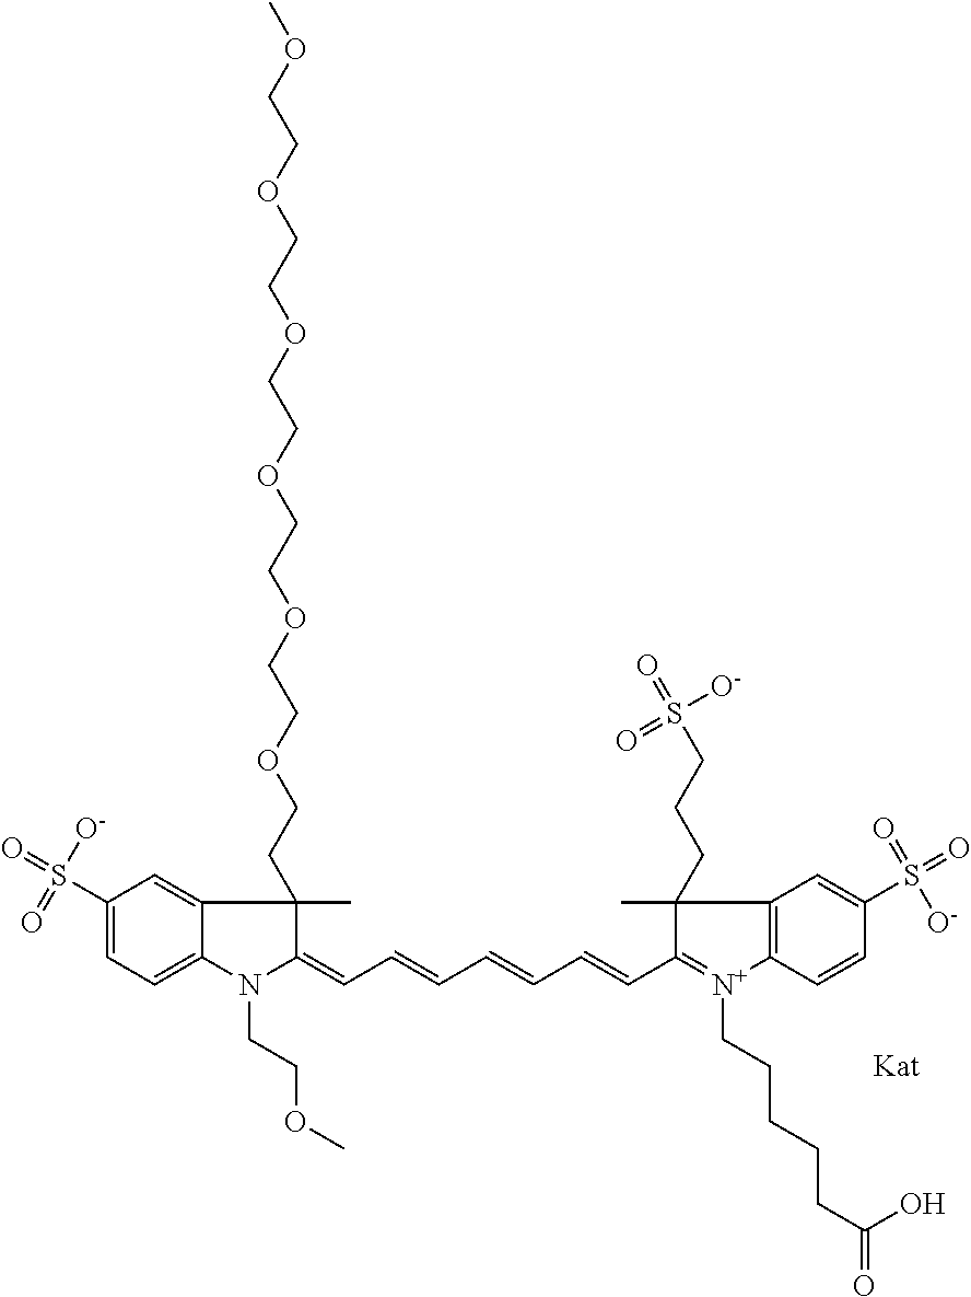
N1(CCOC)C(=CC=CC=CC=CC2=[N+](CCCCCC(=O)O)C3=C(C2(C)CCCS(=O)(=O)[O-])C=C(S(=O)(=O)[O-])C=C3)C(C)(CCOCCOCCOCCOCCOCCOC)C2=CC(S(=O)(=O)[O-])=CC=C12
